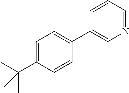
C1=C(C(C)(C)C)C=CC(C2=CN=CC=C2)=C1
